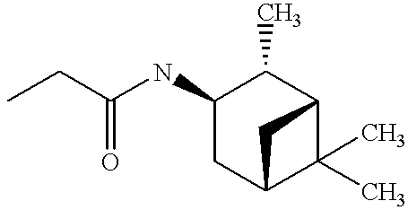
C1(NC(CC)=O)CC2C(C)(C)C(C1C)C2
